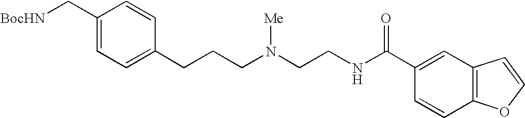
C1(C[BocHN])=CC=C(CCCN(CCNC(C2=CC3=C(C=C2)OC=C3)=O)[Me])C=C1
